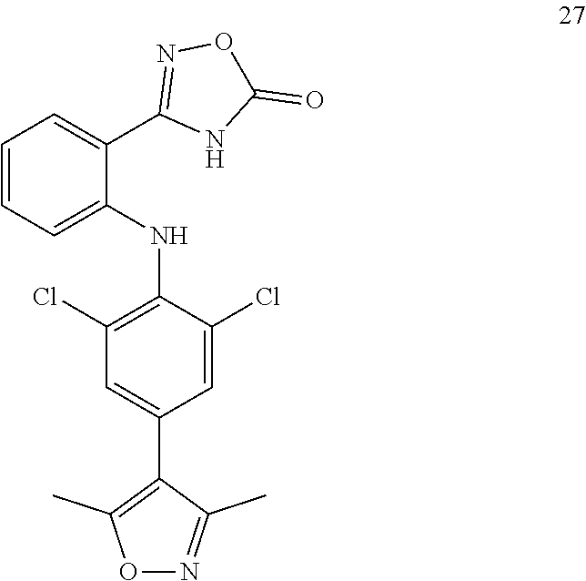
C1=CC=C(NC2=C(Cl)C=C(C3=C(C)ON=C3C)C=C2Cl)C(C2=NOC(=O)N2)=C1
